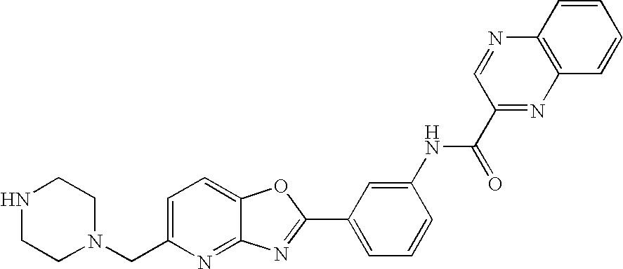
N1CCN(CC2=CC=C3C(=N2)N=C(C2=CC=CC(NC(C4=NC5=C(N=C4)C=CC=C5)=O)=C2)O3)CC1
